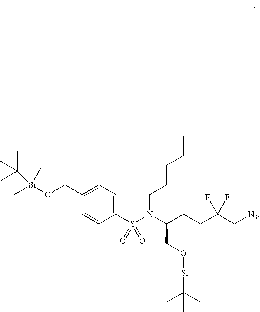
C[Si](OCC1=CC=C(S(N(C(CCC(C[N3])(F)F)CO[Si](C(C)(C)C)(C)C)CCCCC)(=O)=O)C=C1)(C)C(C)(C)C
